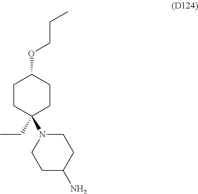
C1CC(CC)(N2CCC(N)CC2)CCC1OCCC
